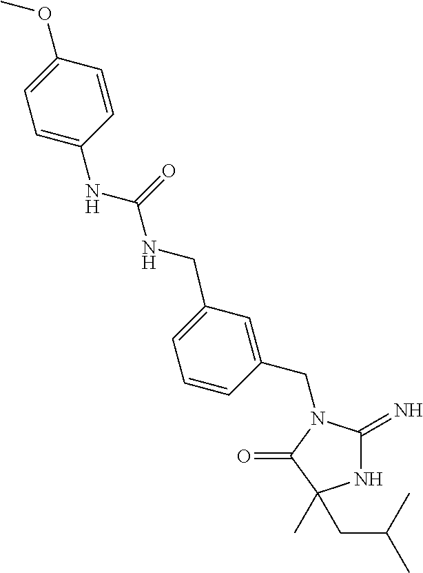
N1C(=N)N(CC2=CC(CNC(NC3=CC=C(OC)C=C3)=O)=CC=C2)C(=O)C1(C)CC(C)C
